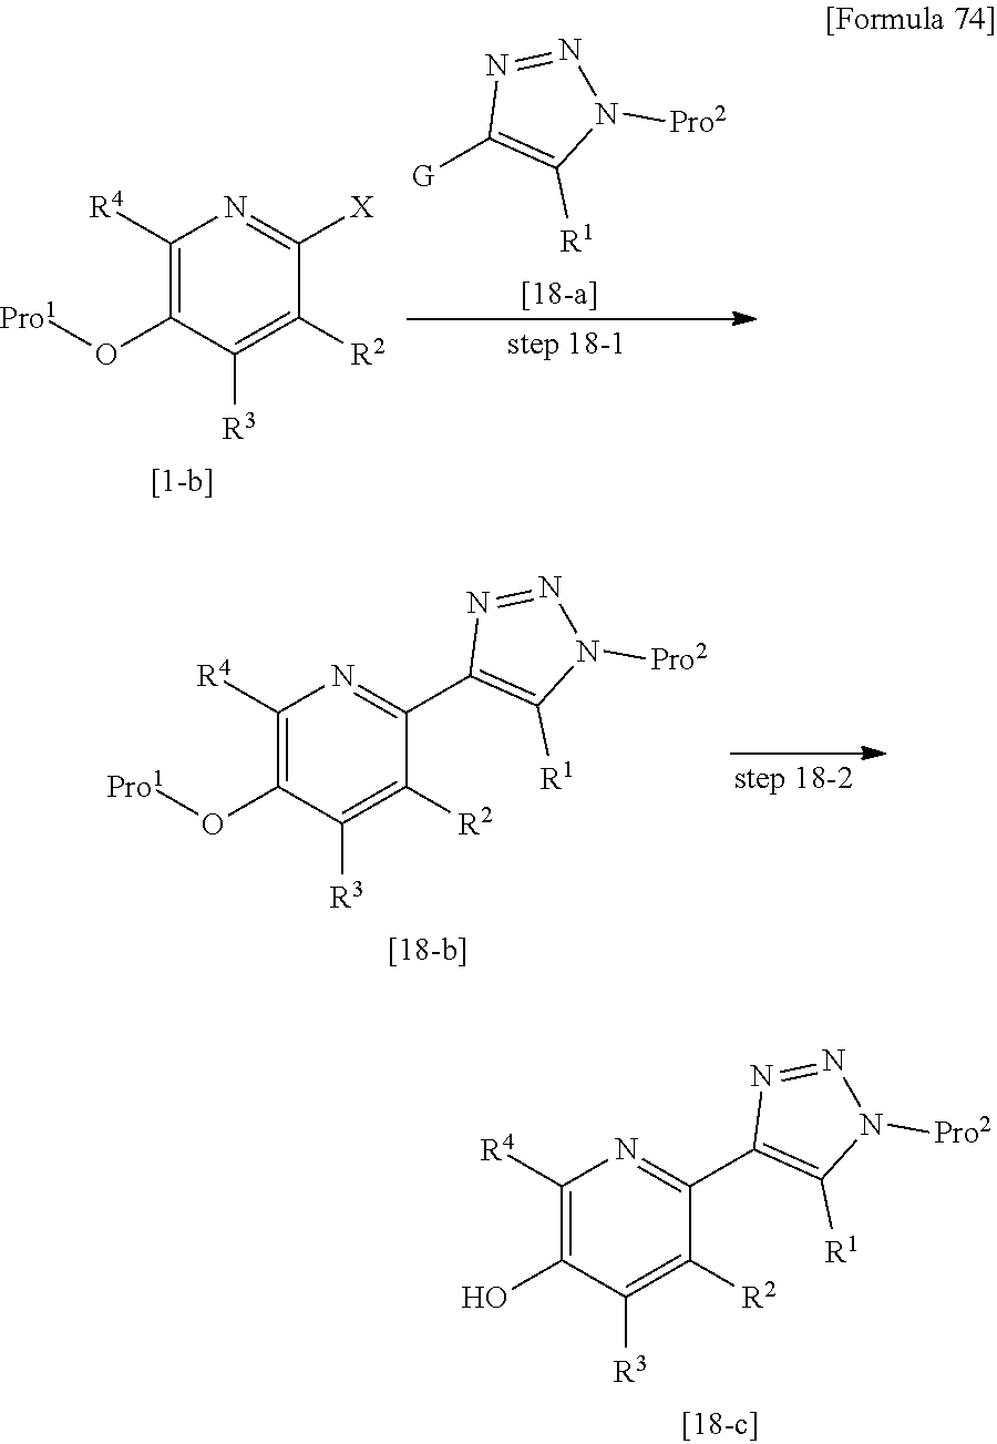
C1([G])=C([R1])N([Pro2])N=N1.C1([R4])=C(O[Pro1])C([R3])=C([R2])C([X])=N1.C1([R4])=C(O)C([R3])=C([R2])C(C2=C([R1])N([Pro2])N=N2)=N1.C1([R4])=C(O[Pro1])C([R3])=C([R2])C(C2=C([R1])N([Pro2])N=N2)=N1
